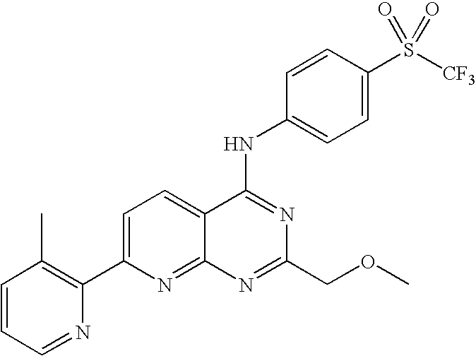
C1=CC=NC(C2=CC=C3C(=N2)N=C(COC)N=C3NC2=CC=C(S([CF3])(=O)=O)C=C2)=C1C
